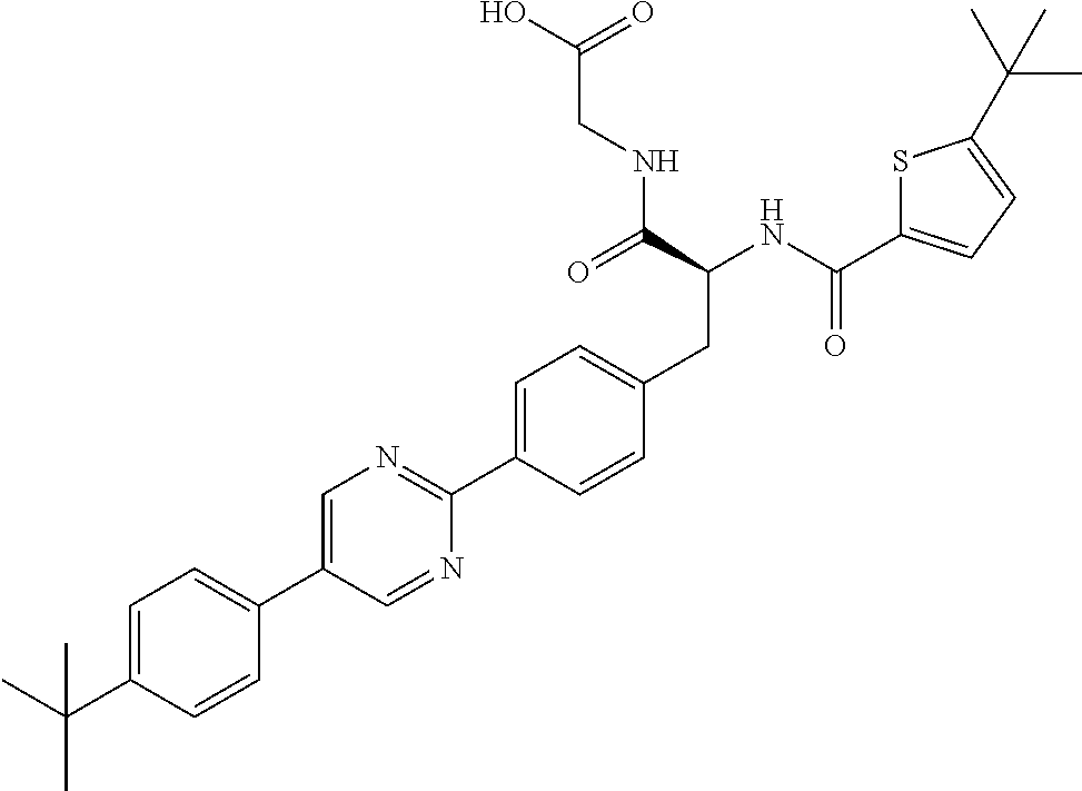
CC(C1=CC=C(C2=CN=C(C3=CC=C(CC(NC(=O)C4=CC=C(C(C)(C)C)S4)C(=O)NCC(O)=O)C=C3)N=C2)C=C1)(C)C
